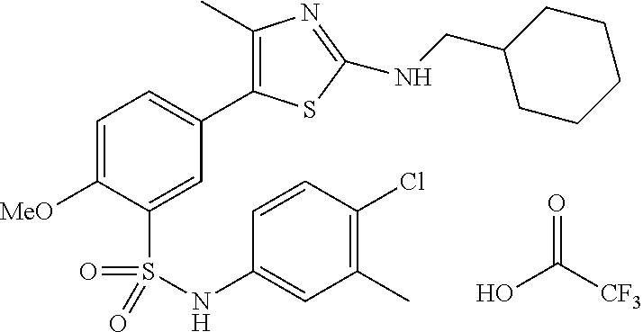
C1=C([MeO])C(S(NC2=CC(C)=C(Cl)C=C2)(=O)=O)=CC(C2=C(C)N=C(NCC3CCCCC3)S2)=C1.OC([CF3])=O
